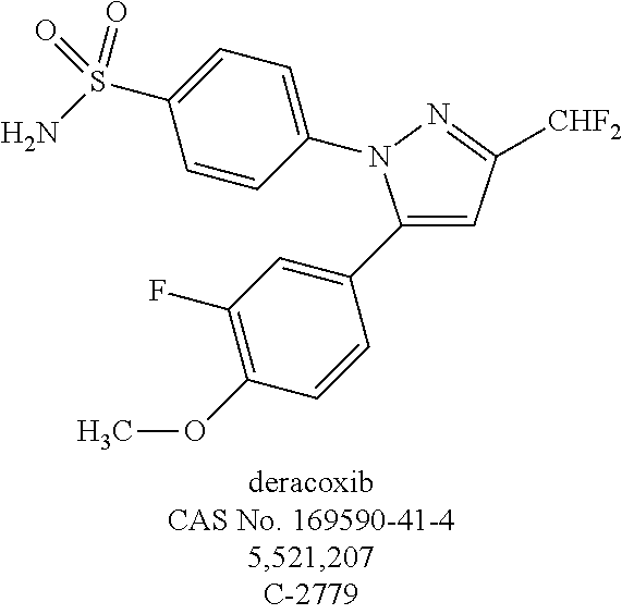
C1(C2=CC(F)=C(OC)C=C2)=CC([CHF2])=NN1C1=CC=C(S(N)(=O)=O)C=C1
